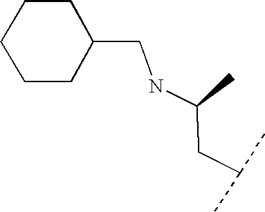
N(C(CC(C)C)C)CC1CCCCC1
